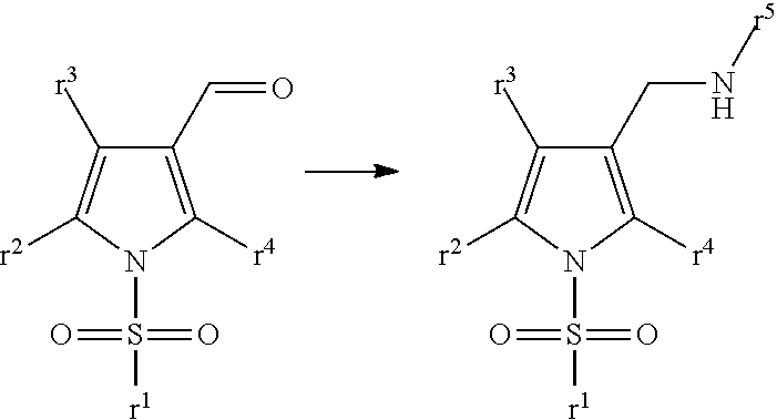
C1(C=O)=C([r4])N(S([r1])(=O)=O)C([r2])=C1[r3].C1(CN[r5])=C([r4])N(S([r1])(=O)=O)C([r2])=C1[r3]
